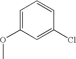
C1=CC(Cl)=CC(OC)=C1
